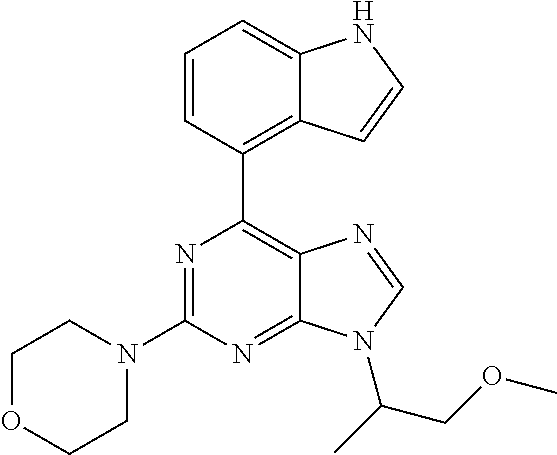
N1=C(N2CCOCC2)N=C2C(=C1C1=C3C(=CC=C1)NC=C3)N=CN2C(COC)C
